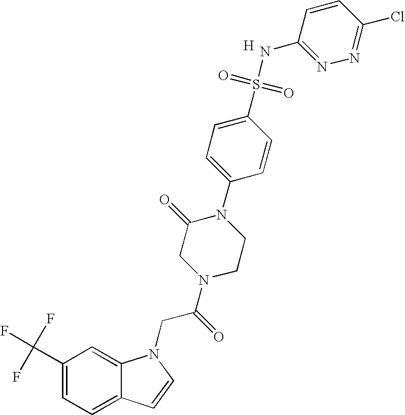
C1(C(F)(F)F)=CC=C2C(=C1)N(CC(N1CCN(C3=CC=C(S(=O)(=O)NC4=NN=C(Cl)C=C4)C=C3)C(=O)C1)=O)C=C2.[H]
